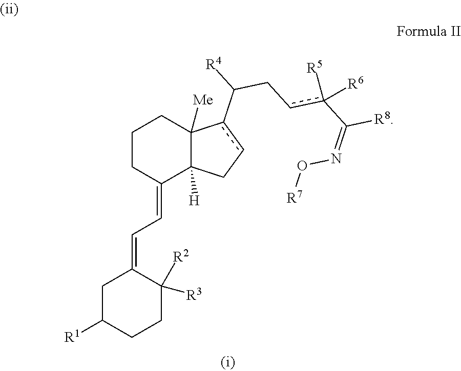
C1CC(=CC=C2CC([R1])CCC2([R2])[R3])C2([H])C([Me])(C1)c(C(Ccc(C([R8])=NO[R7])([R5])[R6])[R4])cC2
